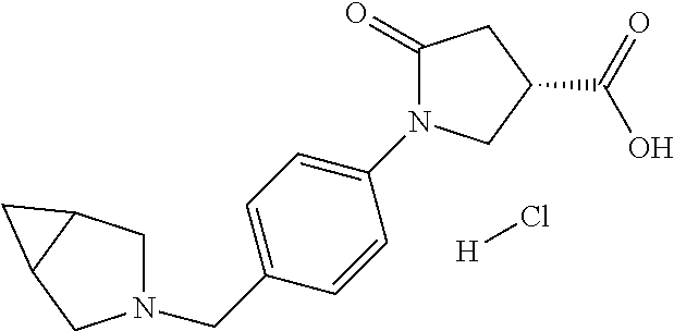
N1(CC2=CC=C(N3C(=O)CC(C(=O)O)C3)C=C2)CC2C(C1)C2.[H]Cl
